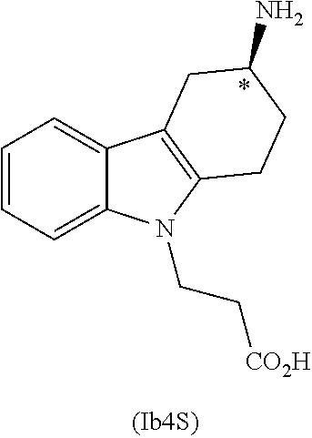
C1=CC=C2C(=C1)C1=C(N2CC[CO2H])CCC(N)C1
